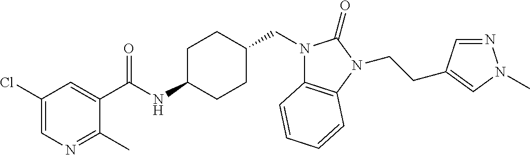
C1(Cl)=CN=C(C)C(C(NC2CCC(CN3C4=C(N(CCC5=CN(C)N=C5)C3=O)C=CC=C4)CC2)=O)=C1
